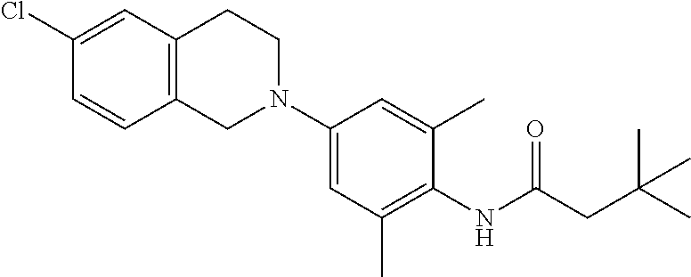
C1(Cl)=CC2=C(C=C1)CN(C1=CC(C)=C(NC(CC(C)(C)C)=O)C(C)=C1)CC2
